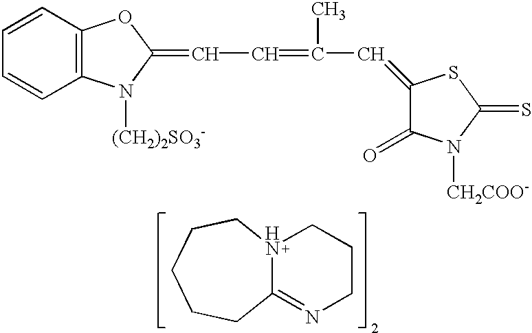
C1=CC=CC2=C1N([(CH2)2SO3-])C(=CC=C(C=C1C(=O)N([CH2COO-])C(=S)S1)C)O2.N12C(=NCCC1)CCCCC2
